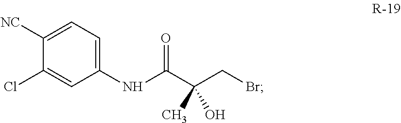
C1(NC(C(CBr)(C)O)=O)=CC=C([NC])C(Cl)=C1
